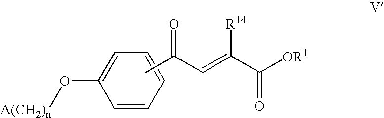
C1=CC=CC(O[A(CH2)n])=C1.CC(C=C(C([OR1])=O)[R14])=O
